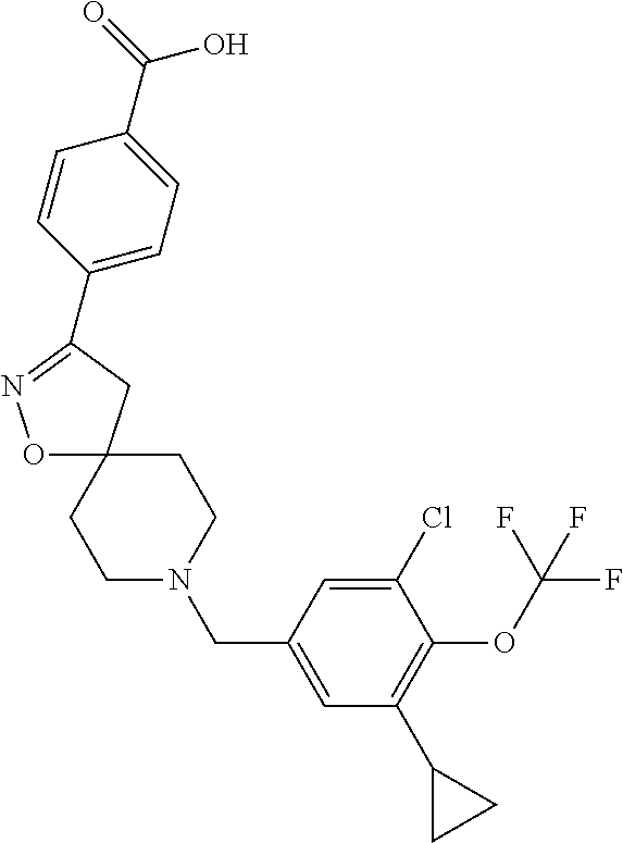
O1C2(CC(C3=CC=C(C(=O)O)C=C3)=N1)CCN(CC1=CC(C3CC3)=C(OC(F)(F)F)C(Cl)=C1)CC2
